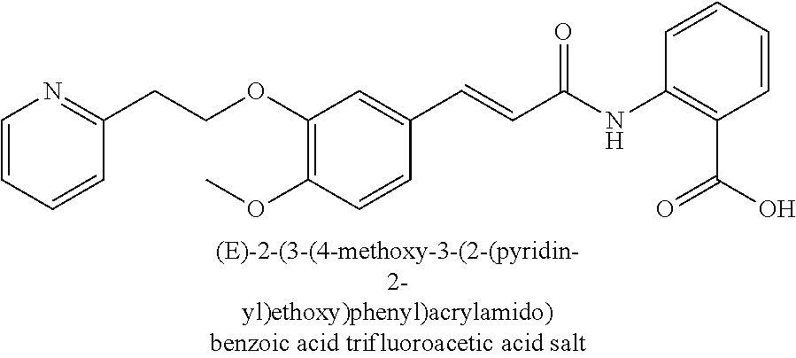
C1(OCCC2=NC=CC=C2)=C(OC)C=CC(C=CC(=O)NC2=C(C(=O)O)C=CC=C2)=C1
